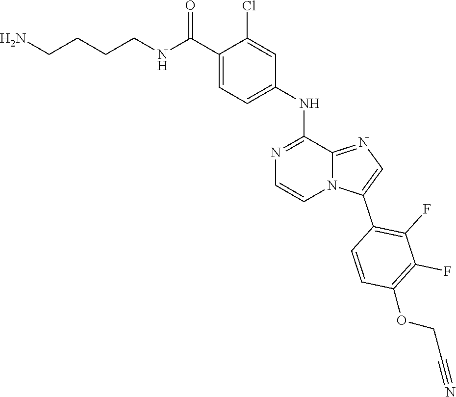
C1(C(NCCCCN)=O)=CC=C(NC2=NC=CN3C2=NC=C3C2=C(F)C(F)=C(OCC#N)C=C2)C=C1Cl
